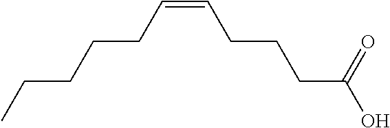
CCCCCC=CCCCC(O)=O
